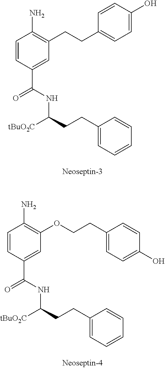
C1=CC(C(NC([tBuO2C])CCC2=CC=CC=C2)=O)=CC(CCC2=CC=C(O)C=C2)=C1N.C1=CC(C(NC([tBuO2C])CCC2=CC=CC=C2)=O)=CC(OCCC2=CC=C(O)C=C2)=C1N
